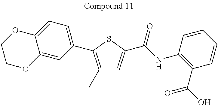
C1(C)=C(C2=CC=C3C(=C2)OCCO3)SC(C(=O)NC2=C(C(=O)O)C=CC=C2)=C1
